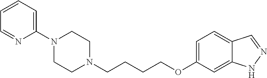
C1N(C2=CC=CC=N2)CCN(CCCCOC2=CC=C3C(=C2)NN=C3)C1
